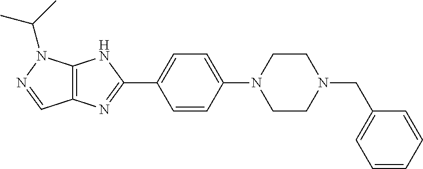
C12=C(N=C(C3=CC=C(N4CCN(CC5=CC=CC=C5)CC4)C=C3)N1)C=NN2C(C)C
